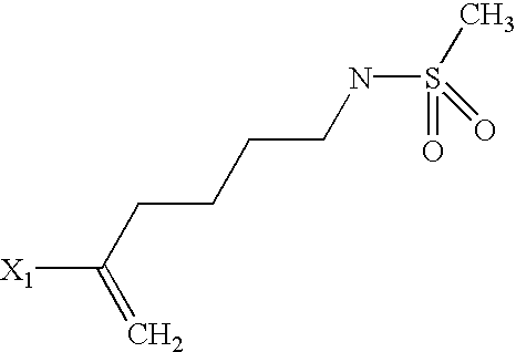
[X1]C(CCCCNS(=O)(C)=O)=C
